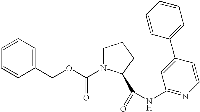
C1(COC(=O)N2CCCC2C(=O)NC2=NC=CC(C3=CC=CC=C3)=C2)=CC=CC=C1
